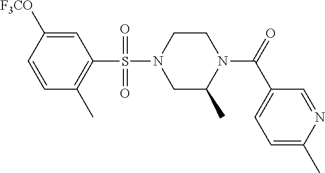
C1=CC(C)=C(S(N2CC(C)N(C(=O)C3=CC=C(C)N=C3)CC2)(=O)=O)C=C1[F3CO]
